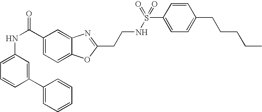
C1=C2C(=CC=C1C(NC1=CC=CC(C3=CC=CC=C3)=C1)=O)OC(CCNS(C1=CC=C(CCCCC)C=C1)(=O)=O)=N2
